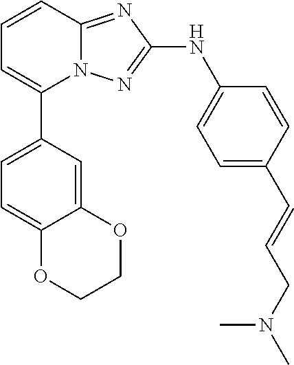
N12C(=NC(NC3=CC=C(C=CCN(C)C)C=C3)=N1)C=CC=C2C1=CC=C2C(=C1)OCCO2
